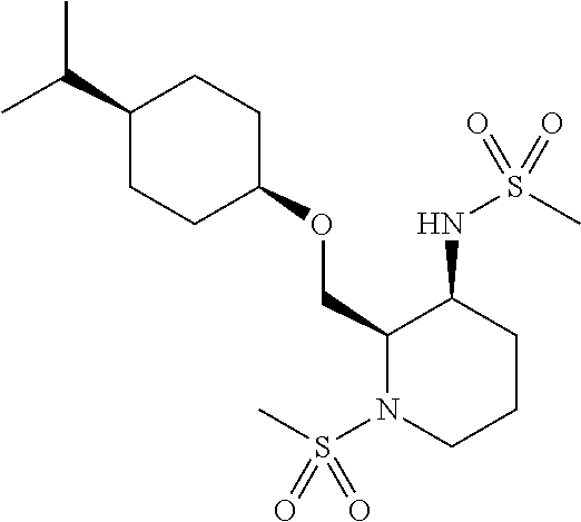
C(C1CCC(OCC2N(S(C)(=O)=O)CCCC2NS(C)(=O)=O)CC1)(C)C
